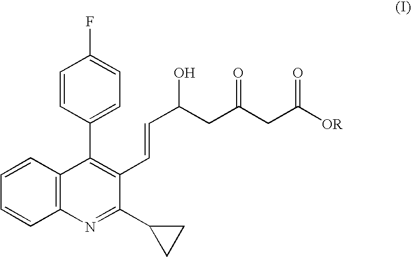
C1=CC(C2=C(C=CC(O)CC(CC([OR])=O)=O)C(C3CC3)=NC3=C2C=CC=C3)=CC=C1F
